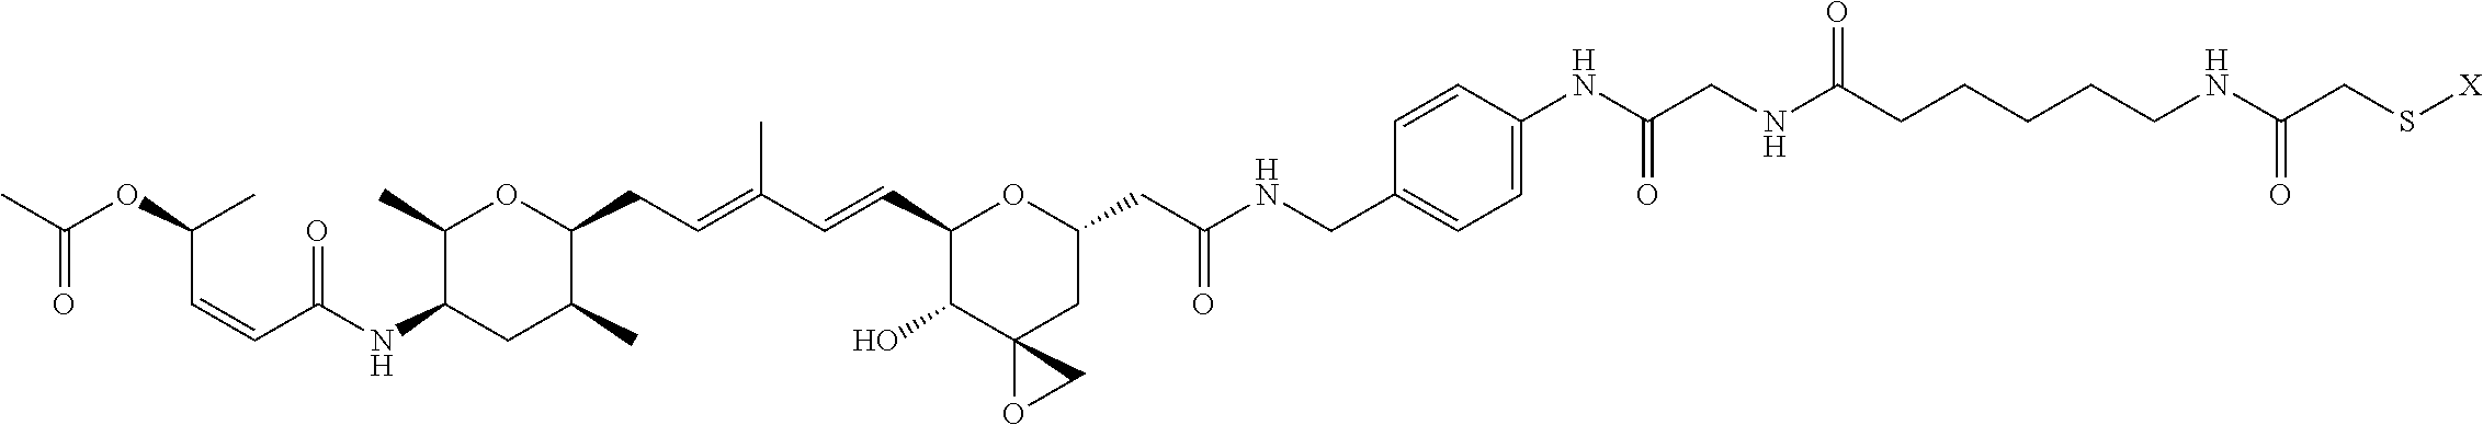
C1(C)C(NC(C=CC(OC(C)=O)C)=O)CC(C)C(CC=C(C=CC2C(O)C3(CC(CC(NCC4=CC=C(NC(CNC(CCCCCNC(CS[X])=O)=O)=O)C=C4)=O)O2)OC3)C)O1
